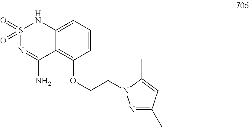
C1=CC=C2C(=C1OCCN1N=C(C)C=C1C)C(N)=NS(=O)(=O)N2
